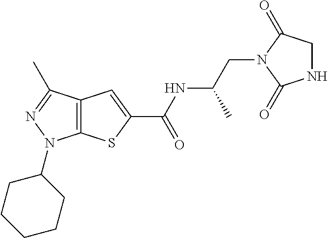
C(NC(=O)C1=CC2=C(S1)N(C1CCCCC1)N=C2C)(CN1C(=O)CNC1=O)C
